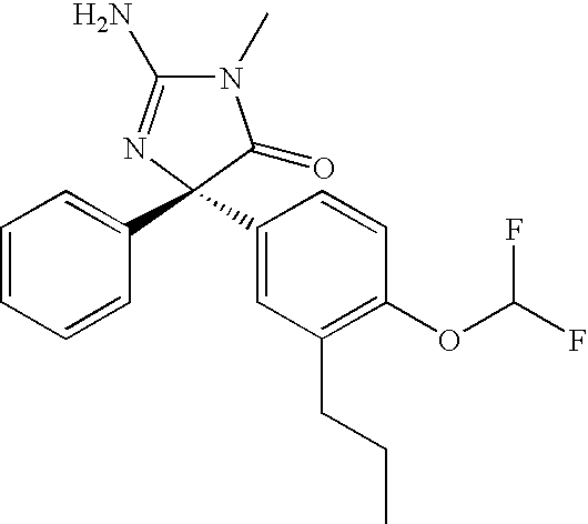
C1=CC=CC(C2(C3=CC(CCC)=C(OC(F)F)C=C3)C(=O)N(C)C(N)=N2)=C1
